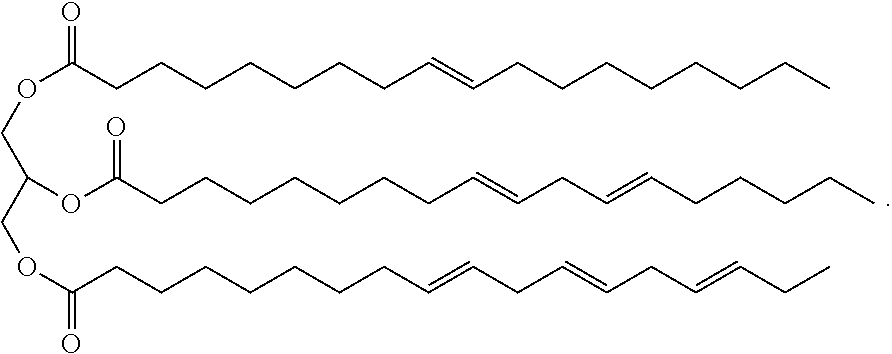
O(C(CCCCCCCC=CCCCCCCCC)=O)CC(COC(CCCCCCCC=CCC=CCC=CCC)=O)OC(CCCCCCCC=CCC=CCCCCC)=O
